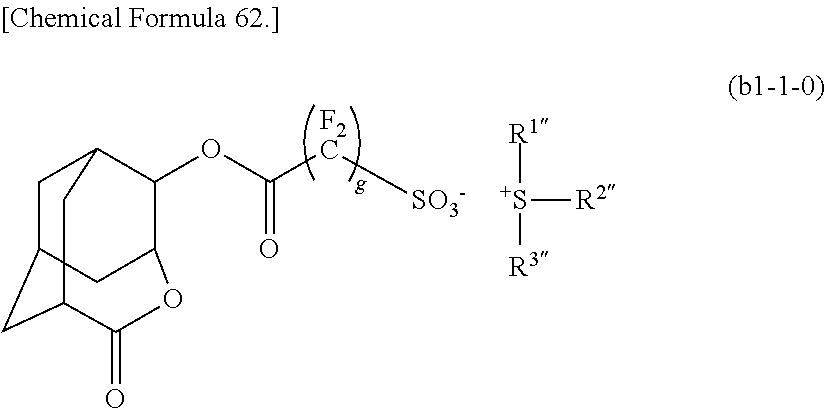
C1C2CC3C(=O)OC(C(OC(=O)[F2C][SO3-])C1C3)C2.[S+]([R2])([R1])[R3]
